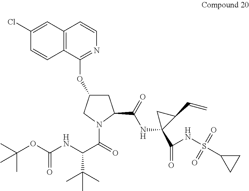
C1(Cl)=CC2=C(C=C1)C(OC1CC(C(NC3(C(NS(C4CC4)(=O)=O)=O)C(C=C)C3)=O)N(C(=O)C(NC(OC(C)(C)C)=O)C(C)(C)C)C1)=NC=C2
